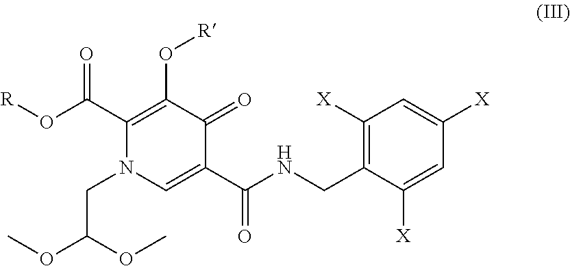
COC(CN1C(C(O[R])=O)=C(O[R])C(=O)C(C(=O)NCC2=C([X])C=C([X])C=C2[X])=C1)OC
